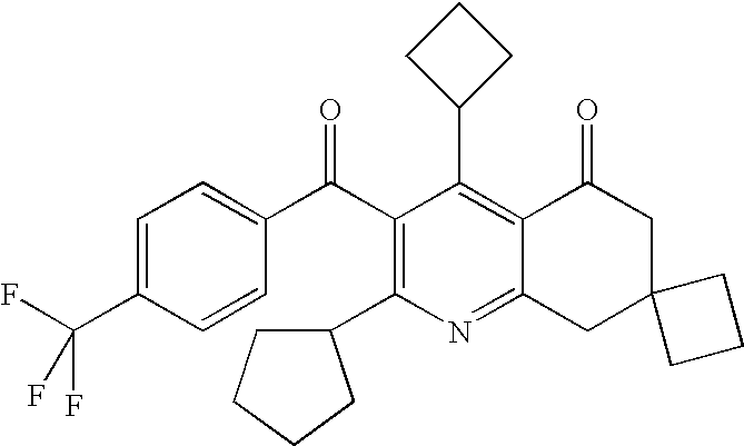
C1(C2=C3C(=NC(C4CCCC4)=C2C(C2=CC=C(C(F)(F)F)C=C2)=O)CC2(CC3=O)CCC2)CCC1
